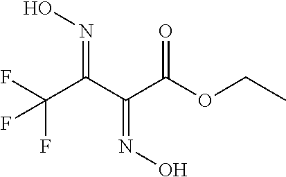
C(C(C(OCC)=O)=NO)(=NO)C(F)(F)F
